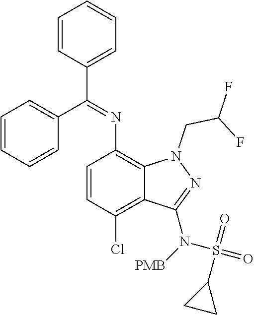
C1=CC=CC(C(=NC2=C3C(=C(Cl)C=C2)C(N([PMB])S(=O)(=O)C2CC2)=NN3CC(F)F)C2=CC=CC=C2)=C1
